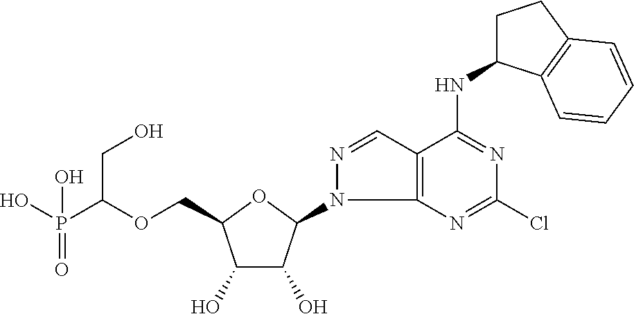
C(OCC1C(O)C(O)C(N2C3=C(C=N2)C(NC2CCC4=C2C=CC=C4)=NC(Cl)=N3)O1)(P(O)(=O)O)CO
